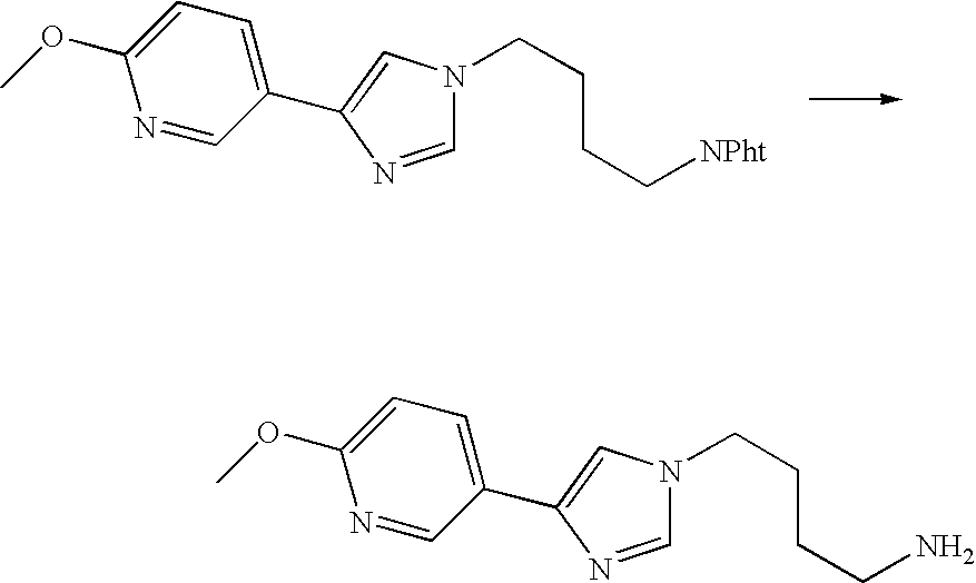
C1=NC(C2=CC=C(OC)N=C2)=CN1CCCC[NPht].C1=NC(C2=CC=C(OC)N=C2)=CN1CCCCN
